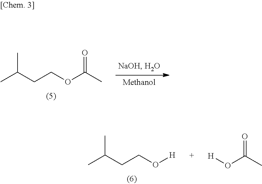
O=C(C)OCCC(C)C.[H]OCCC(C)C.O=C(C)O[H]
